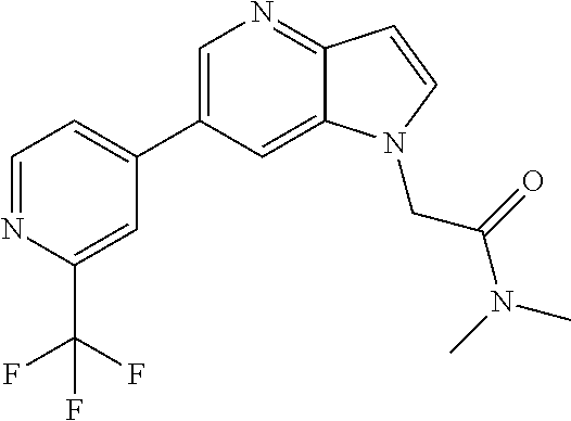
C1=C(C2=CC=NC(C(F)(F)F)=C2)C=C2C(=N1)C=CN2CC(N(C)C)=O
